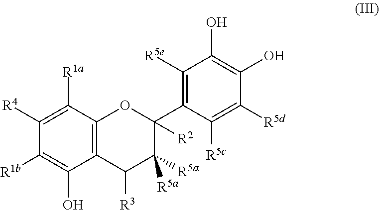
C1([R1b])=C(O)C2=C(C([R1a])=C1[R4])OC(C1=C([R5e])C(O)=C(O)C([R5d])=C1[R5c])([R2])C([R5a])([R5a])C2[R3]
